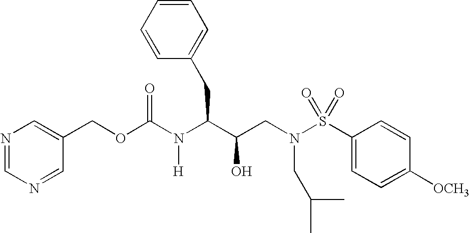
O(C(N(C(C(CN(S(C1=CC=C([OCH3])C=C1)(=O)=O)CC(C)C)O)CC1=CC=CC=C1)[H])=O)CC1=CN=CN=C1
